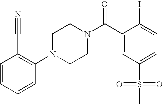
C1=CC=CC(N2CCN(C(C3=CC(S(=O)(=O)C)=CC=C3I)=O)CC2)=C1C#N
